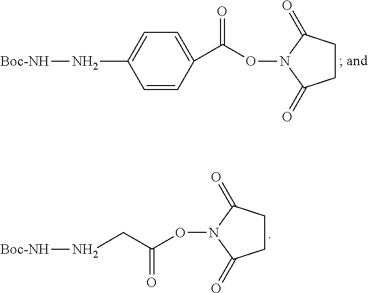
C1=CC(C(ON2C(=O)CCC2=O)=O)=CC=C1N[Boc-NH].C(N[Boc-NH])C(=O)ON1C(=O)CCC1=O
